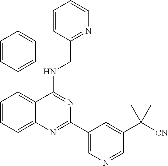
C1=CC(C2=C3C(=CC=C2)N=C(C2=CN=CC(C([CN])(C)C)=C2)N=C3NCC2=NC=CC=C2)=CC=C1
